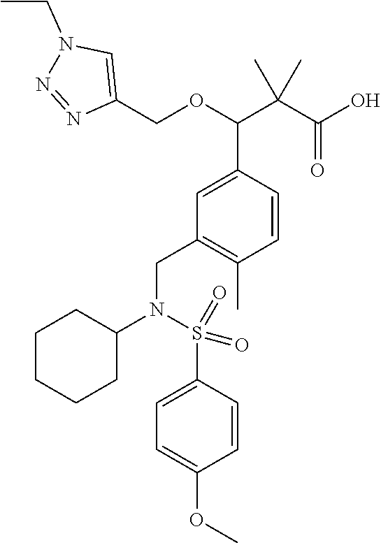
C1(COC(C(C(O)=O)(C)C)C2=CC(CN(C3CCCCC3)S(C3=CC=C(OC)C=C3)(=O)=O)=C(C)C=C2)=CN(CC)N=N1
